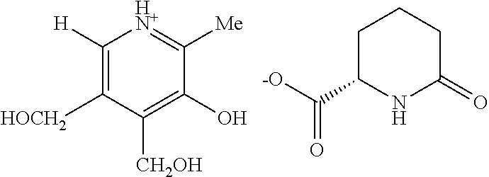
C1([H])=C([HOCH2])C([CH2OH])=C(O)C([Me])=[HN+]1.C1(C([-O])=O)NC(=O)CCC1
